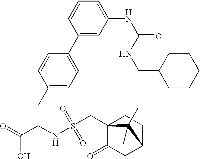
C1(CC(C(=O)O)NS(CC23C(=O)CC(CC2)C3(C)C)(=O)=O)=CC=C(C2=CC(NC(=O)NCC3CCCCC3)=CC=C2)C=C1
